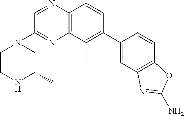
C1(C2=C(C)C3=C(C=C2)N=CC(N2CCNC(C)C2)=N3)=CC2=C(C=C1)OC(N)=N2
